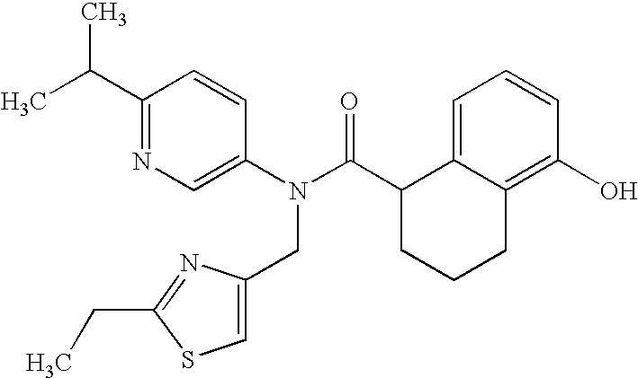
C1(C(C)C)=NC=C(N(C(C2CCCC3=C(O)C=CC=C23)=O)CC2=CSC(CC)=N2)C=C1
